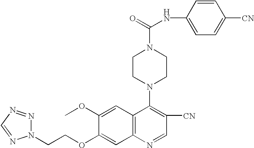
C(COC1=CC2=C(C=C1OC)C(N1CCN(C(=O)NC3=CC=C([CN])C=C3)CC1)=C([CN])C=N2)N1N=NC=N1
